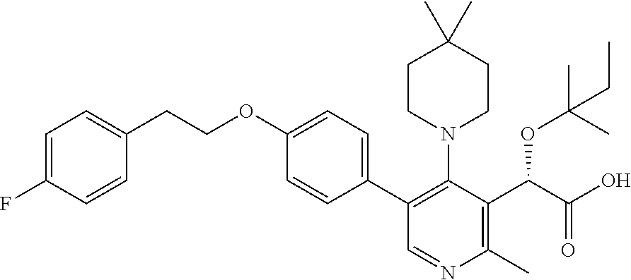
C1=C(F)C=CC(CCOC2=CC=C(C3=C(N4CCC(C)(C)CC4)C(C(C(O)=O)OC(C)(C)CC)=C(C)N=C3)C=C2)=C1
